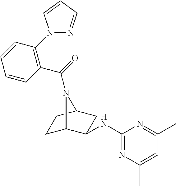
C1(NC2C3CCC(C2)N3C(=O)C2=C(N3N=CC=C3)C=CC=C2)=NC(C)=CC(C)=N1
